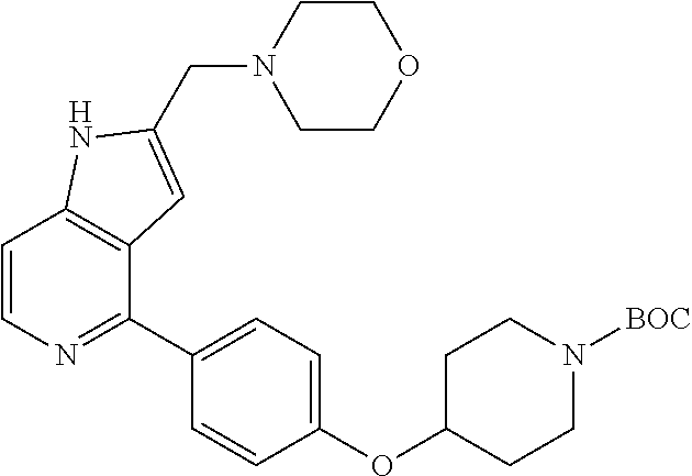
C1=CN=C(C2=CC=C(OC3CCN([BOC])CC3)C=C2)C2=C1NC(CN1CCOCC1)=C2
